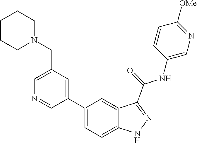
C1(C2=CC=C3C(=C2)C(C(NC2=CN=C([OMe])C=C2)=O)=NN3)=CC(CN2CCCCC2)=CN=C1
